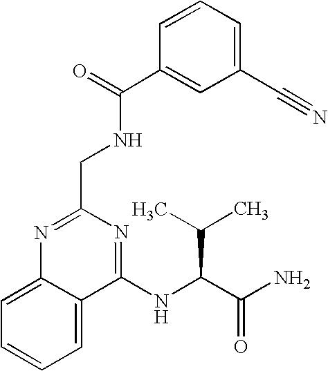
C12=CC=CC=C1N=C(CNC(=O)C1=CC(C#N)=CC=C1)N=C2NC(C(N)=O)C(C)C
